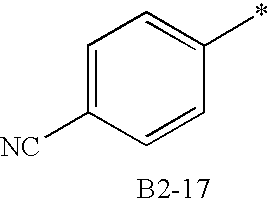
C1=C([NC])C=CC(*)=C1
